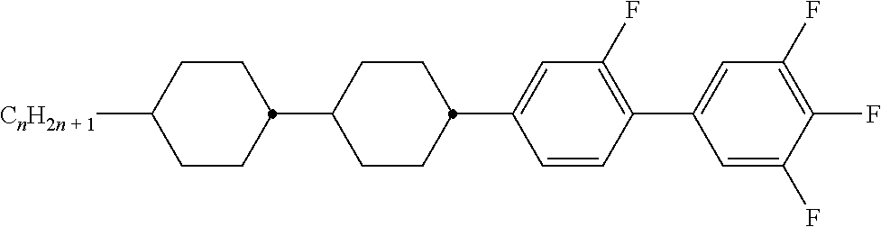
C1CC(C2CCC(C3=CC(F)=C(C4=CC(F)=C(F)C(F)=C4)C=C3)CC2)CCC1[CnH2n + 1]
